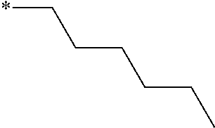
*CCCCCC
